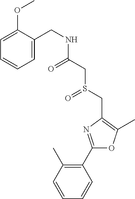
C1=CC(C)=C(C2=NC(CS(=O)CC(=O)NCC3=CC=CC=C3OC)=C(C)O2)C=C1
